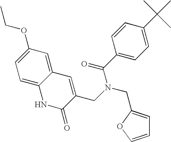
C1=C2C(=CC(OCC)=C1)C=C(CN(CC1=CC=CO1)C(C1=CC=C(C(C)(C)C)C=C1)=O)C(=O)N2
